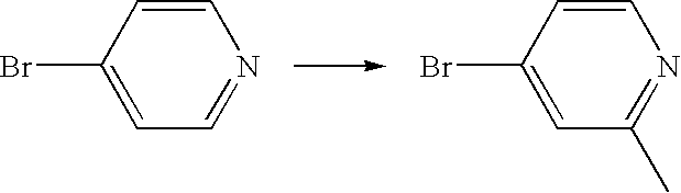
BrC1=CC=NC=C1.BrC1=CC(C)=NC=C1
